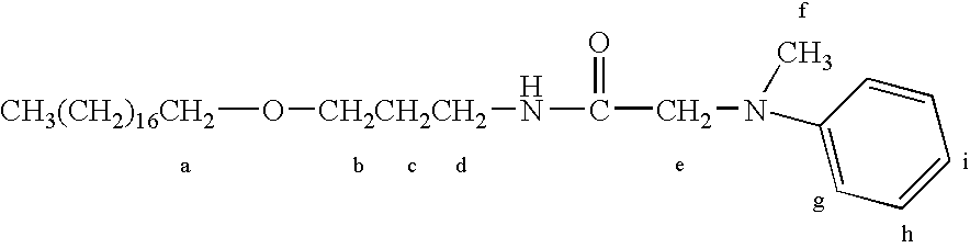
[CH3(CH2)16CH2]O[CH2CH2CH2]NC(CN(C)C1=CC=CC=C1)=O
